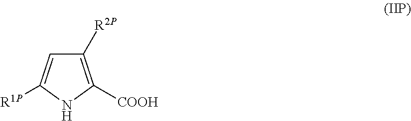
C1=C([R1P])NC([COOH])=C1[R2P]
